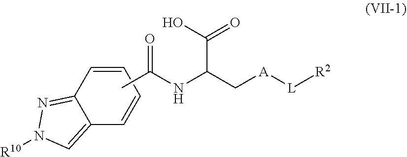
C12=NN([R10])C=C1C=CC=C2.CC(NC(C[A][L][R2])C(O)=O)=O
